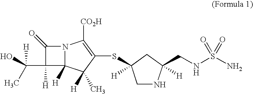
N12C([H])(C([H])(C)C(SC3([H])CNC(CNS(N)(=O)=O)([H])C3)=C1[CO2H])C(C(C)(O)[H])([H])C2=O
